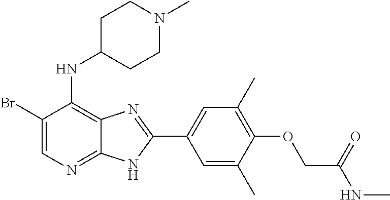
C1(Br)=CN=C2C(=C1NC1CCN(C)CC1)N=C(C1=CC(C)=C(OCC(NC)=O)C(C)=C1)N2
